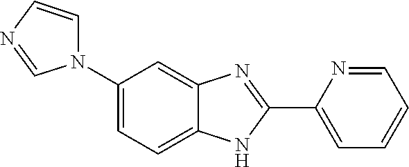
C1(N2C=CN=C2)=CC=C2C(=C1)N=C(C1=CC=CC=N1)N2
